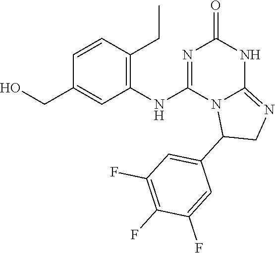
C1=CC(CC)=C(NC2=NC(=O)NC3=NCC(C4=CC(F)=C(F)C(F)=C4)N23)C=C1CO
